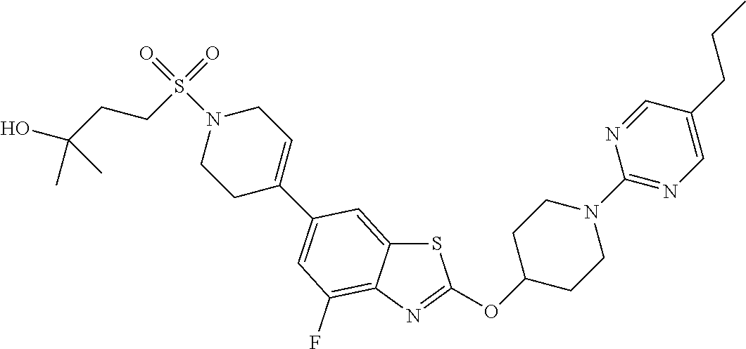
S1C2=CC(C3=CCN(S(=O)(CCC(O)(C)C)=O)CC3)=CC(F)=C2N=C1OC1CCN(C2=NC=C(CCC)C=N2)CC1
